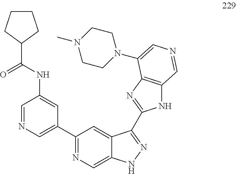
O=C(NC1=CC(C2=NC=C3C(=C2)C(C2=NC4=C(N2)C=NC=C4N2CCN(C)CC2)=NN3)=CN=C1)C1CCCC1
